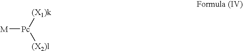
[M][Pc]([(X1)k])[(X2)l]
